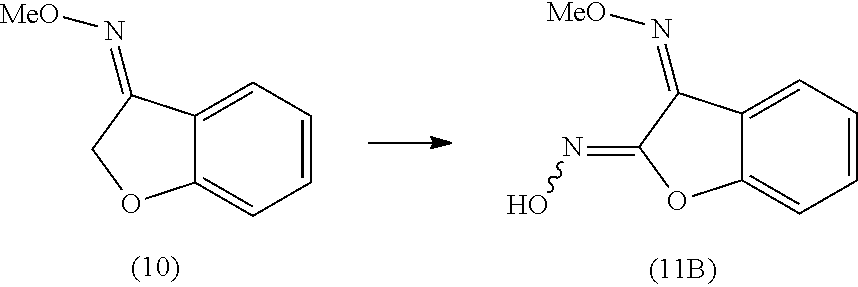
C12=CC=CC=C1C(=N[MeO])C(=NO)O2.C12=CC=CC=C1C(=N[MeO])CO2
